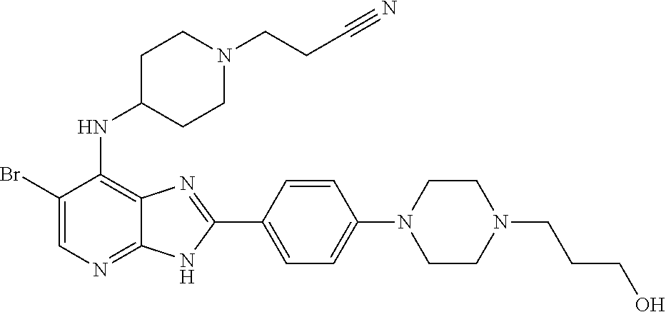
BrC1=CN=C2C(=C1NC1CCN(CCC#N)CC1)N=C(C1=CC=C(N3CCN(CCCO)CC3)C=C1)N2
